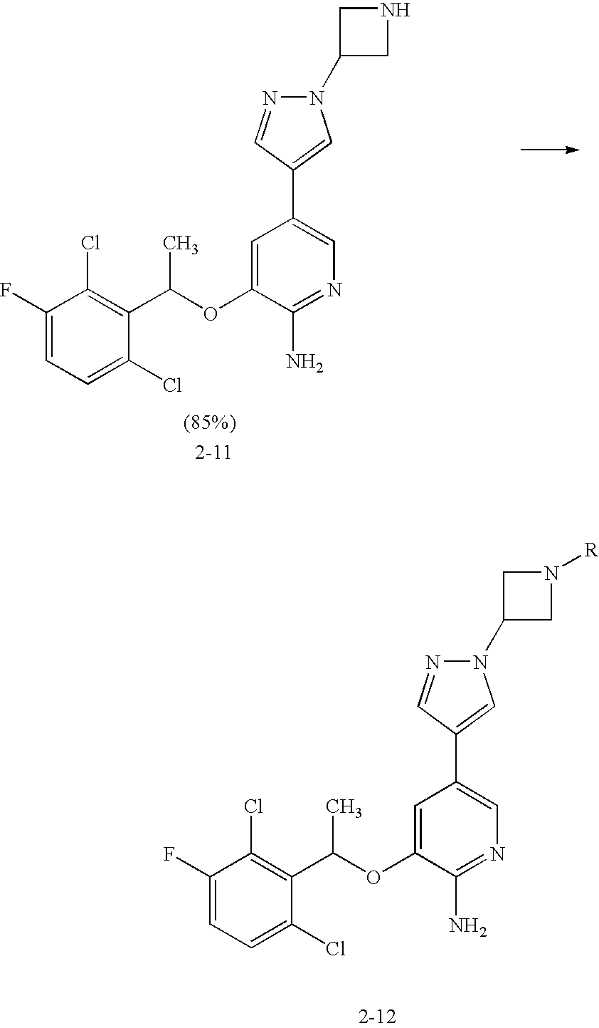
C1(F)=CC=C(Cl)C(C(C)OC2=CC(C3=CN(C4CNC4)N=C3)=CN=C2N)=C1Cl.C1(F)=CC=C(Cl)C(C(C)OC2=CC(C3=CN(C4CN([R])C4)N=C3)=CN=C2N)=C1Cl
